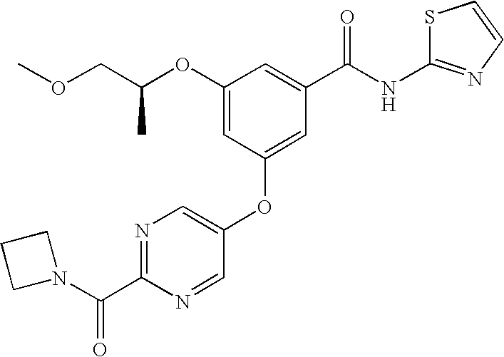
COCC(OC1=CC(OC2=CN=C(C(N3CCC3)=O)N=C2)=CC(C(=O)NC2=NC=CS2)=C1)C
